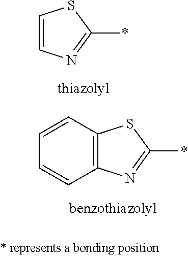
C1=CN=C(*)S1.C12=C(N=C(*)S1)C=CC=C2
